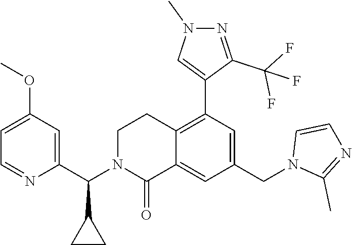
C1(C(N2C(=O)C3=CC(CN4C(C)=NC=C4)=CC(C4=CN(C)N=C4C(F)(F)F)=C3CC2)C2CC2)=CC(OC)=CC=N1
